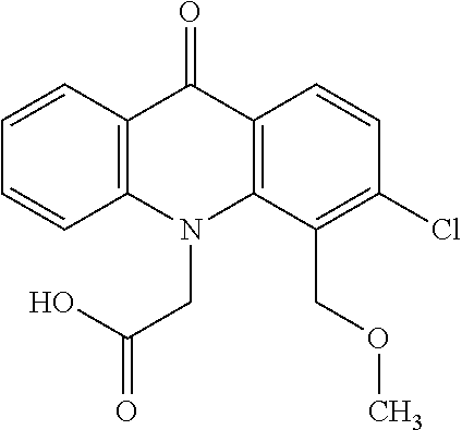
C12=C(N(CC(=O)O)C3=C(C1=O)C=CC(Cl)=C3COC)C=CC=C2
